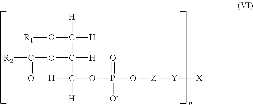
O(C([H])(C([H])(OC([R2])=O)C([H])(OP(O[Z][Y][X])([O-])=O)[H])[H])[R1]
